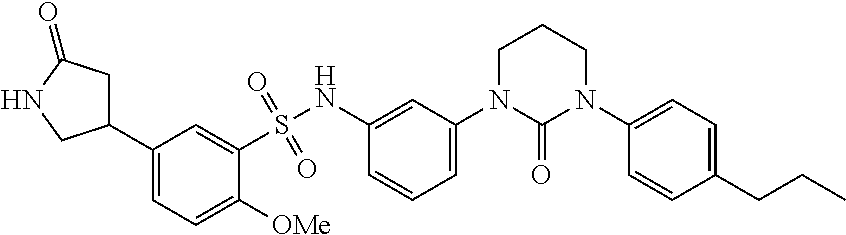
C1(C2=CC=C([OMe])C(S(NC3=CC(N4C(=O)N(C5=CC=C(CCC)C=C5)CCC4)=CC=C3)(=O)=O)=C2)CC(=O)NC1
